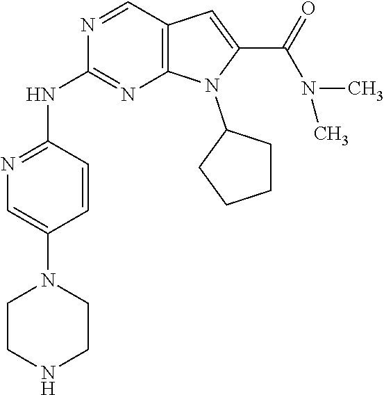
C1=CC(NC2=NC3=C(C=N2)C=C(C(=O)N(C)C)N3C2CCCC2)=NC=C1N1CCNCC1
